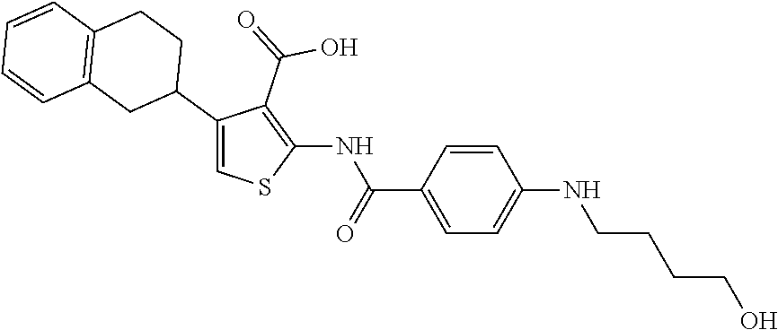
C1(C2CCC3=C(C2)C=CC=C3)=CSC(NC(C2=CC=C(NCCCCO)C=C2)=O)=C1C(=O)O
